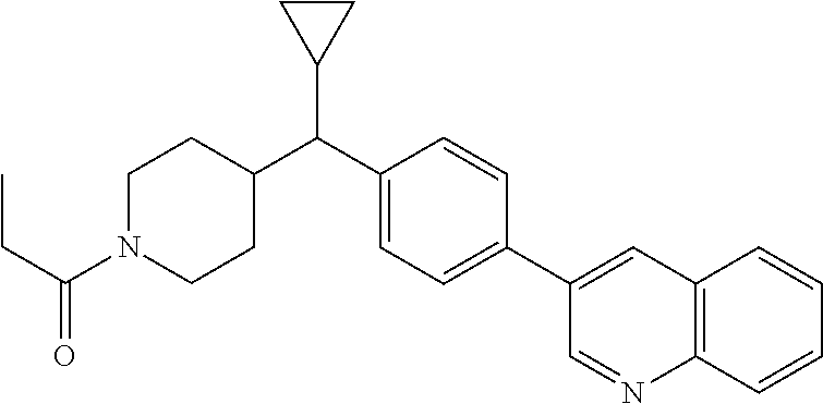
C1(C(C2CCN(C(=O)CC)CC2)C2CC2)=CC=C(C2=CC3=C(C=CC=C3)N=C2)C=C1
